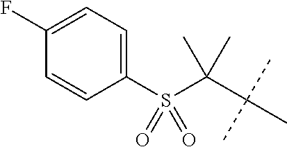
C1(F)=CC=C(S(C(C(C)(C)C)(C)C)(=O)=O)C=C1
